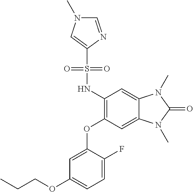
C1=C(OC2=C(NS(C3=CN(C)C=N3)(=O)=O)C=C3C(=C2)N(C)C(=O)N3C)C(F)=CC=C1OCCC
